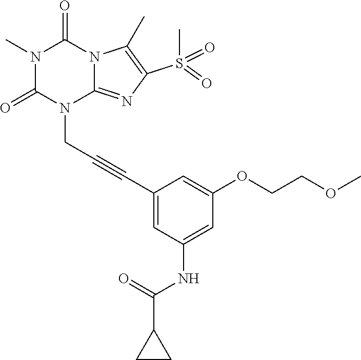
N1(C)C(=O)N(CC#CC2=CC(NC(C3CC3)=O)=CC(OCCOC)=C2)C2=NC(S(C)(=O)=O)=C(C)N2C1=O
